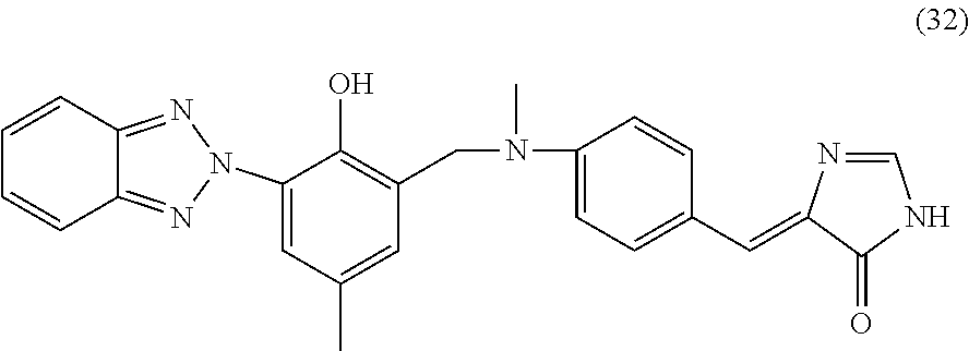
C12=NN(C3=CC(C)=CC(CN(C4=CC=C(C=C5N=CNC5=O)C=C4)C)=C3O)N=C1C=CC=C2
